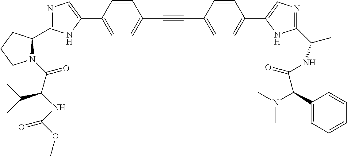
N1=C(C2N(C(C(NC(=O)OC)C(C)C)=O)CCC2)NC(C2=CC=C(C#CC3=CC=C(C4=CN=C(C(NC(=O)C(N(C)C)C5=CC=CC=C5)C)N4)C=C3)C=C2)=C1
